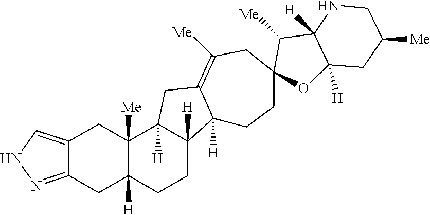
C12=CNN=C1CC1([H])C([Me])(C2)C2([H])C([H])(CC1)C1([H])C(=C([Me])CC3(CC1)OC1([H])C([H])(C3[Me])NCC([Me])C1)C2
